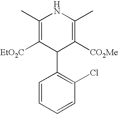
C1(C)=C([EtO2C])C(C2=C(Cl)C=CC=C2)C([CO2Me])=C(C)N1
